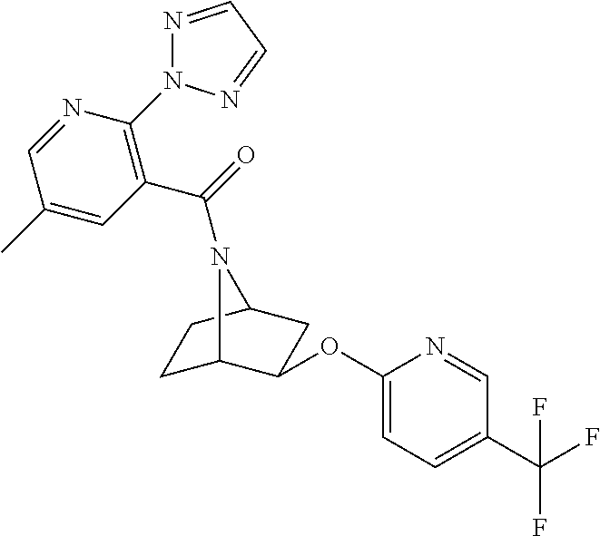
C1C2C(OC3=CC=C(C(F)(F)F)C=N3)CC(C1)N2C(=O)C1=C(N2N=CC=N2)N=CC(C)=C1
